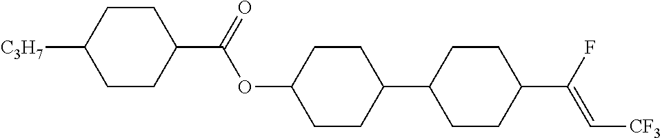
C1(C2CCC(C(F)=C[CF3])CC2)CCC(OC(C2CCC([C3H7])CC2)=O)CC1
